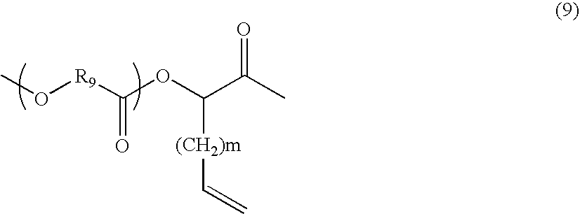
CO[R9]C(OC(C(C)=O)[(CH2)m]C=C)=O
